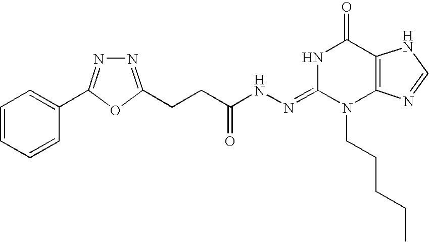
C1=CC=CC(C2=NN=C(CCC(NN=C3N(CCCCC)C4=C(C(=O)N3)NC=N4)=O)O2)=C1
